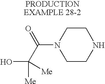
C1CNCCN1C(C([Me])(O)[Me])=O
